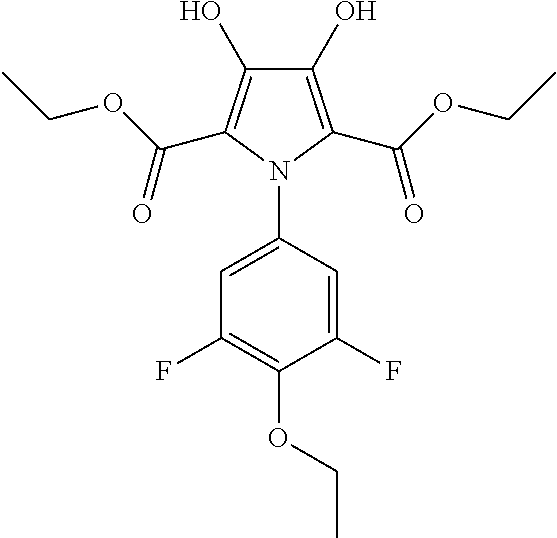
C1(O)=C(C(OCC)=O)N(C2=CC(F)=C(OCC)C(F)=C2)C(C(OCC)=O)=C1O
